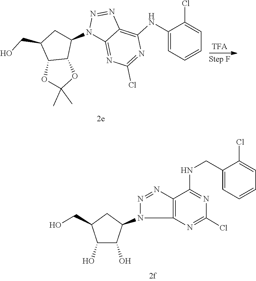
N1=NN(C2CC(CO)C3OC(C)(C)OC32)C2=NC(Cl)=NC(NC3=CC=CC=C3Cl)=C12.C1(Cl)=NC2=C(N=NN2C2CC(CO)C(O)C2O)C(NCC2=CC=CC=C2Cl)=N1
